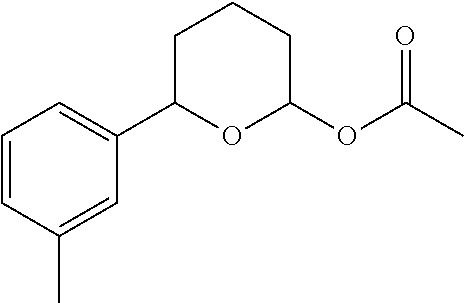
C1=CC(C)=CC(C2OC(OC(C)=O)CCC2)=C1
